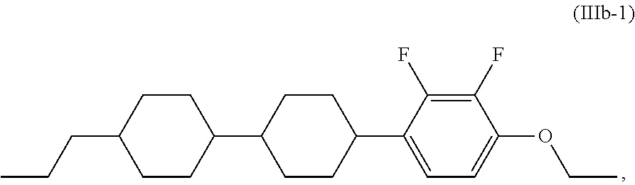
C1CC(C2=CC=C(OCC)C(F)=C2F)CCC1C1CCC(CCC)CC1
